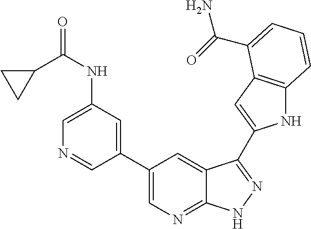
C1(C2=CN=C3C(=C2)C(C2=CC4=C(N2)C=CC=C4C(=O)N)=NN3)=CC(NC(C2CC2)=O)=CN=C1
